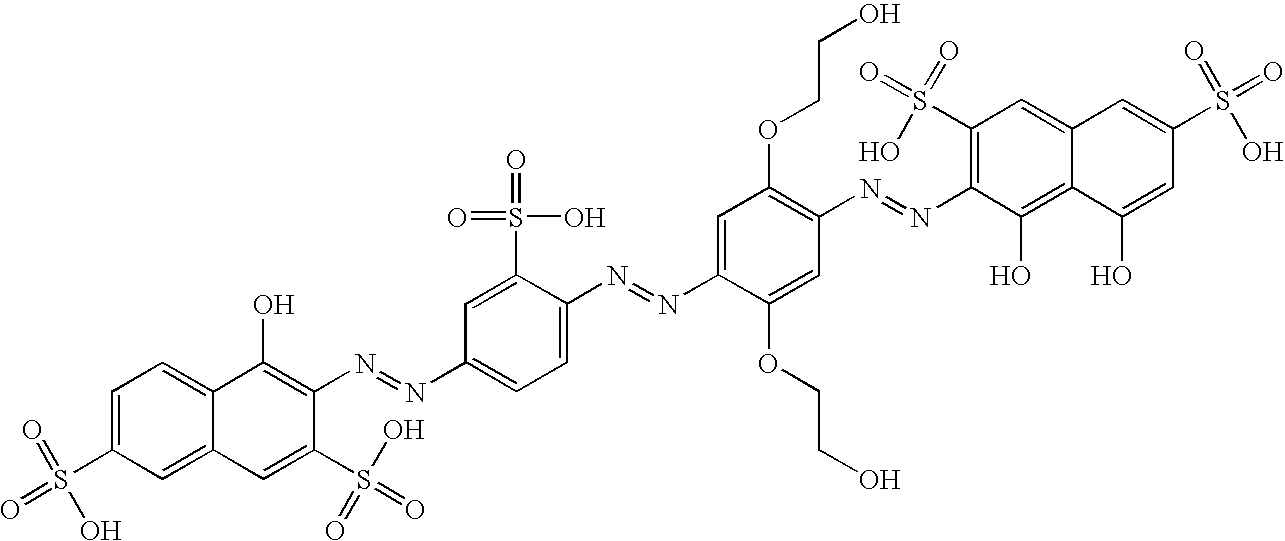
C1(N=NC2=CC=C(N=NC3=CC(OCCO)=C(N=NC4=C(S(=O)(O)=O)C=C5C(=C4O)C(O)=CC(S(=O)(O)=O)=C5)C=C3OCCO)C(S(=O)(O)=O)=C2)=C(O)C2=CC=C(S(=O)(O)=O)C=C2C=C1S(O)(=O)=O
